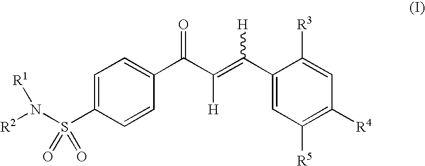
C1=C(S(N([R2])[R1])(=O)=O)C=CC(C(C(=C(C2=CC([R5])=C([R4])C=C2[R3])[H])[H])=O)=C1
